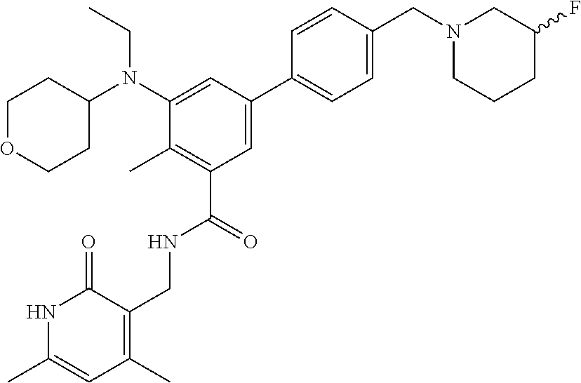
N1C(C)=CC(C)=C(CNC(C2=C(C)C(N(C3CCOCC3)CC)=CC(C3=CC=C(CN4CCCC(F)C4)C=C3)=C2)=O)C1=O
